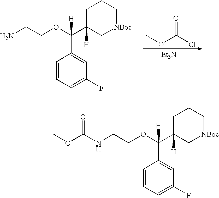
C1=CC=C(F)C=C1C(OCCNC(OC)=O)(C1([H])C[NBoc]CCC1)[H].C1=CC=C(F)C=C1C(OCCN)(C1([H])C[NBoc]CCC1)[H].COC(Cl)=O.[Et3N]
